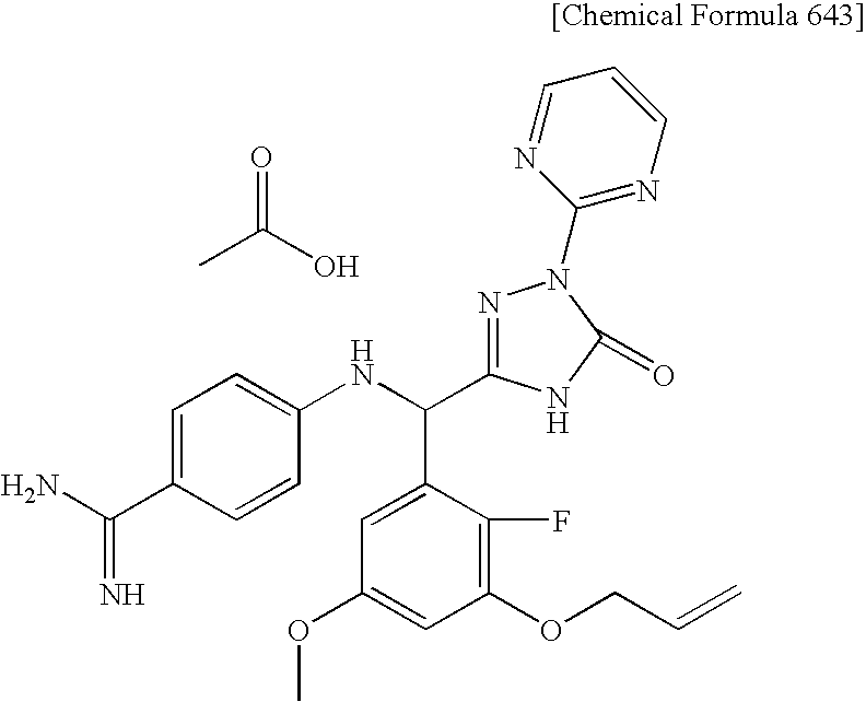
CC(O)=O.C1=C(C(N)=N)C=CC(NC(C2=CC(OC)=CC(OCC=C)=C2F)C2=NN(C3=NC=CC=N3)C(=O)N2)=C1
